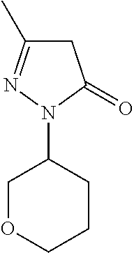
C1C(C)=NN(C2COCCC2)C1=O
